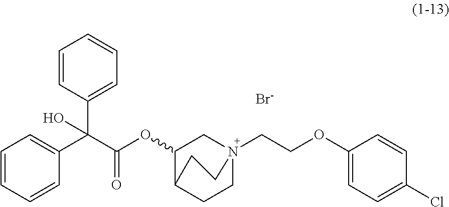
[Br-].C1=CC(C(C(OC2CN3(CCOC4=CC=C(Cl)C=C4)CCC2CC3)=O)(C2=CC=CC=C2)O)=CC=C1
